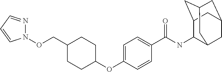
C1=C(OC2CCC(CON3N=CC=C3)CC2)C=CC(C(NC2C3CC4CC(CC2C4)C3)=O)=C1
